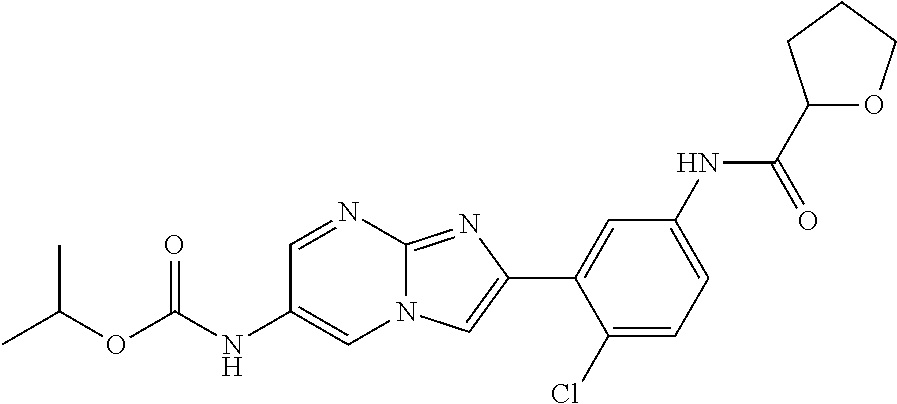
C1=NC2=NC(C3=CC(NC(C4OCCC4)=O)=CC=C3Cl)=CN2C=C1NC(OC(C)C)=O
